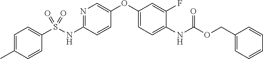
C1=C(C)C=CC(S(NC2=NC=C(OC3=CC=C(NC(OCC4=CC=CC=C4)=O)C(F)=C3)C=C2)(=O)=O)=C1
